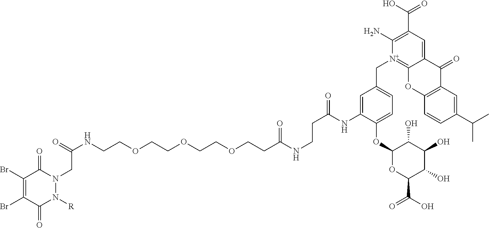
N(CCOCCOCCOCCC(NCCC(=O)NC1=CC(C[N+]2=C3C(=CC(C(O)=O)=C2N)C(=O)C2=C(O3)C=CC(C(C)C)=C2)=CC=C1OC1OC(C(O)=O)C(O)C(O)C1O)=O)C(=O)CN1C(=O)C(Br)=C(Br)C(=O)N1[R]
